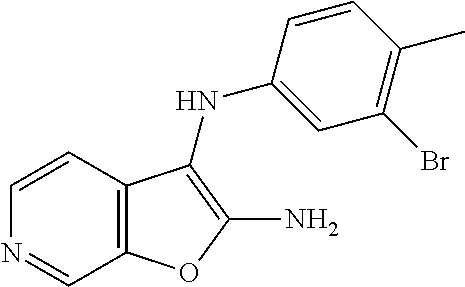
C1=CC2=C(C=N1)OC(N)=C2NC1=CC(Br)=C(C)C=C1
